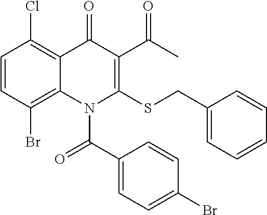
C1=CC(Br)=C2C(=C1Cl)C(=O)C(C(C)=O)=C(SCC1=CC=CC=C1)N2C(C1=CC=C(Br)C=C1)=O
